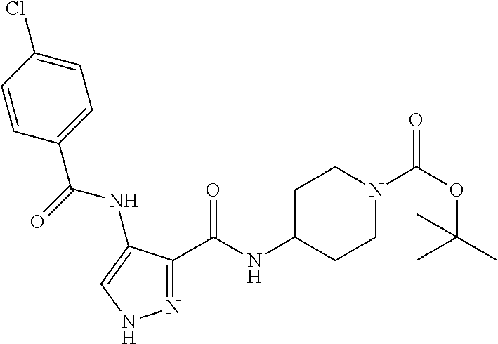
N1=C(C(NC2CCN(C(OC(C)(C)C)=O)CC2)=O)C(NC(C2=CC=C(Cl)C=C2)=O)=CN1
